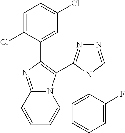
C1=C(Cl)C(C2=C(C3=NN=CN3C3=CC=CC=C3F)N3C(=N2)C=CC=C3)=CC(Cl)=C1
